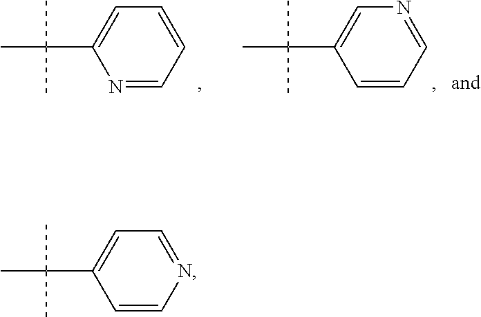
N1=CC=CC=C1C(C)(C)C.C1=CC=NC=C1C(C)(C)C.C1=CN=CC=C1C(C)(C)C
